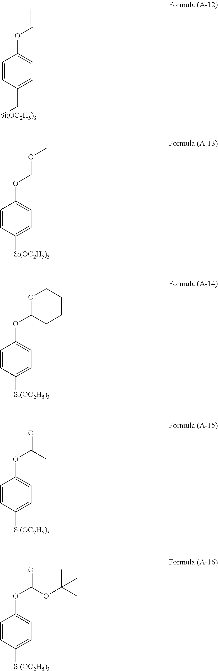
C1=CC(C[Si(OC2H5)3])=CC=C1OC=C.C1=CC([Si(OC2H5)3])=CC=C1OCOC.C1=CC([Si(OC2H5)3])=CC=C1OC1OCCCC1.C1=CC([Si(OC2H5)3])=CC=C1OC(=O)C.C1=CC([Si(OC2H5)3])=CC=C1OC(=O)OC(C)(C)C
